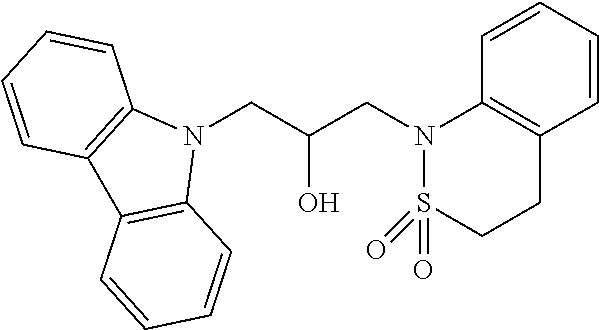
N1(CC(CN2C3=C(C=CC=C3)CCS2(=O)=O)O)C2=C(C3=C1C=CC=C3)C=CC=C2
